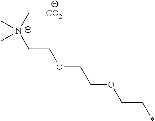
C[N+](C)(C[CO2])CCOCCOCC*
